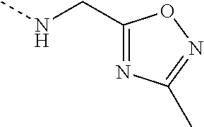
N(C)CC1=NC(C)=NO1
